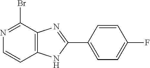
C12=C(C(Br)=NC=C1)N=C(C1=CC=C(F)C=C1)N2
